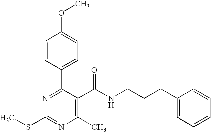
C1=CC(C2=NC(SC)=NC(C)=C2C(NCCCC2=CC=CC=C2)=O)=CC=C1OC
